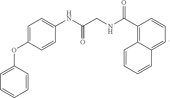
N(C(C1=C2C=CC=CC2=CC=C1)=O)CC(NC1=CC=C(OC2=CC=CC=C2)C=C1)=O
